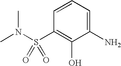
C1(N)=CC=CC(S(N(C)C)(=O)=O)=C1O
